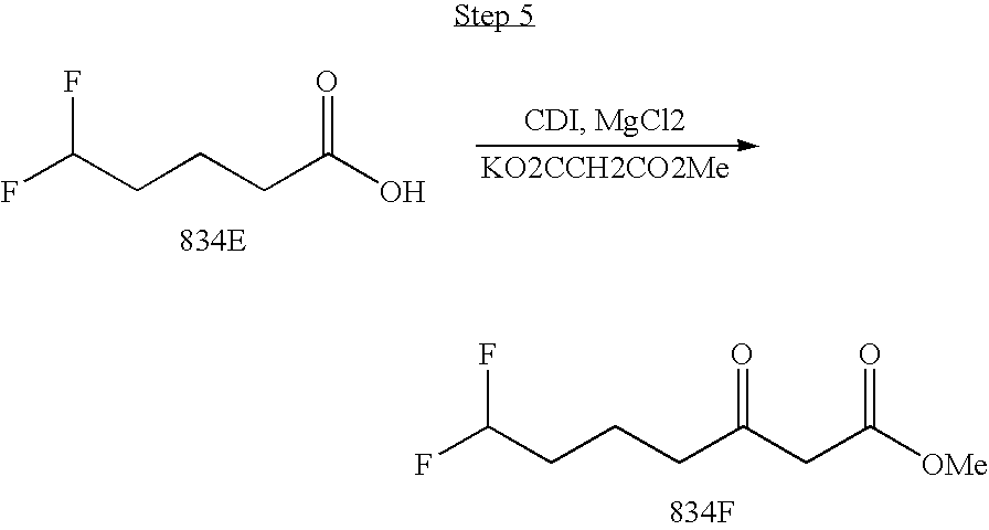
[834E].C(CCCC(O)=O)(F)F.[KO2CCH2CO2Me].[834F].C(CCCC(CC([OMe])=O)=O)(F)F
